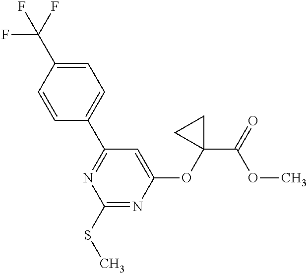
C1=CC(C2=NC(SC)=NC(OC3(C(=O)OC)CC3)=C2)=CC=C1C(F)(F)F
